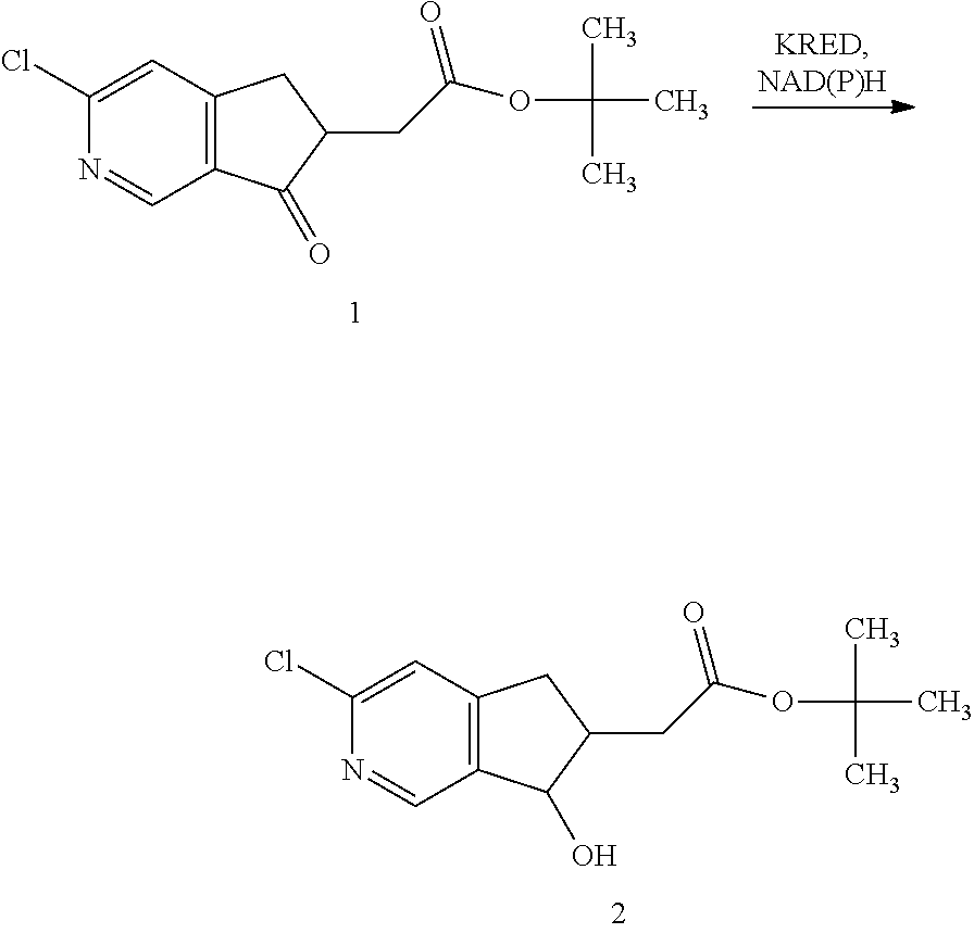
C1(Cl)=CC2=C(C=N1)C(O)C(CC(OC(C)(C)C)=O)C2.C1(Cl)=CC2=C(C=N1)C(=O)C(CC(OC(C)(C)C)=O)C2
